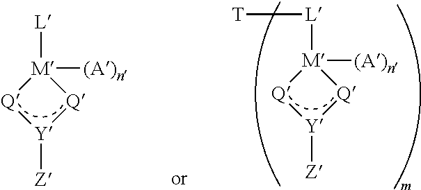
[M]1([L])([(A)n])[Q][Y]([Z])[Q]1.[M]1([L][T])([(A)n])[Q][Y]([Z])[Q]1
